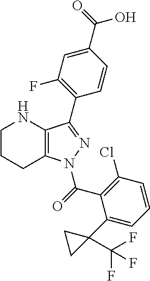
C1CCC2=C(N1)C(C1=C(F)C=C(C(O)=O)C=C1)=NN2C(=O)C1=C(Cl)C=CC=C1C1(C(F)(F)F)CC1
